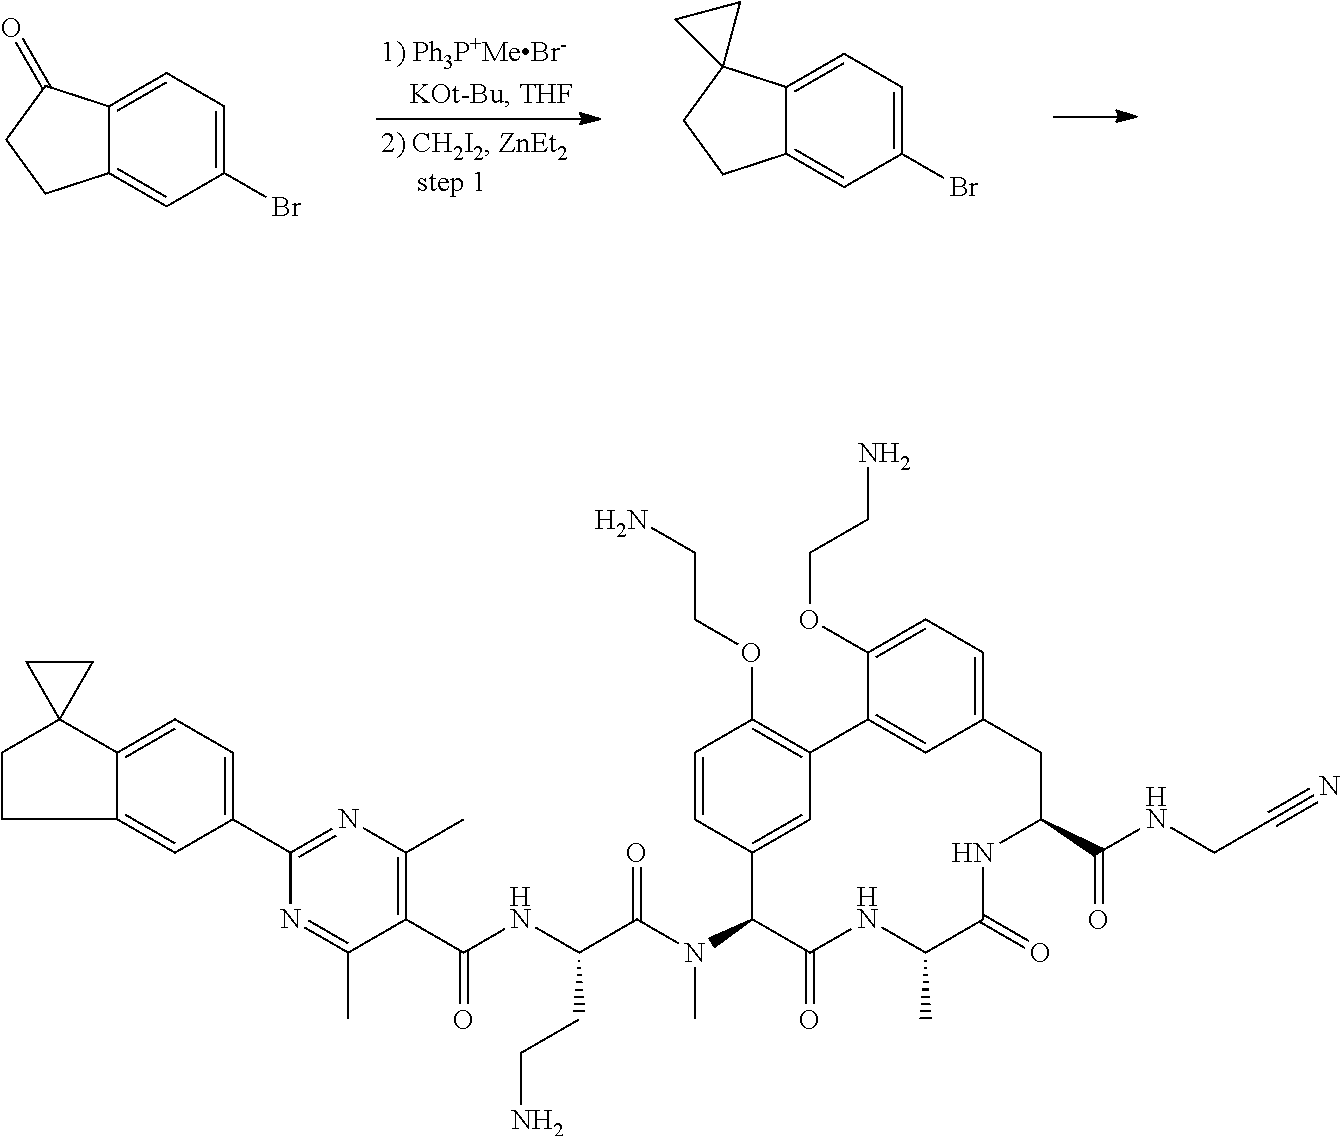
C12=CC=C(Br)C=C1CCC2=O.C12=CC=C(Br)C=C1CCC21CC1.C1(C2=NC(C)=C(C(NC(C(N(C3C(=O)NC(C)C(=O)NC(C(NCC#N)=O)CC4=CC=C(OCCN)C(=C4)C4=C(OCCN)C=CC3=C4)C)=O)CCN)=O)C(C)=N2)=CC=C2C(=C1)CCC21CC1
